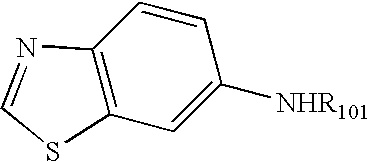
C12=C(C=C([NHR101])C=C1)SC=N2
